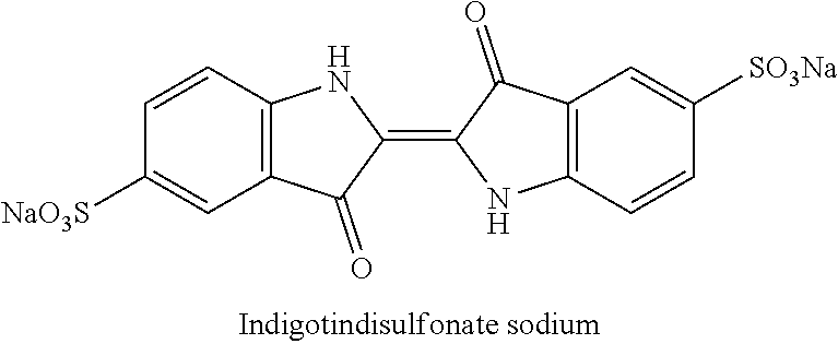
C12=C(C(=O)C(=C3C(=O)C4=C(N3)C=CC([SO3Na])=C4)N1)C=C([NaO3S])C=C2
